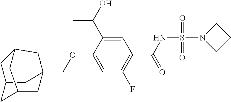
C1C2(COC3=CC(F)=C(C(NS(N4CCC4)(=O)=O)=O)C=C3C(O)C)CC3CC1CC(C2)C3
